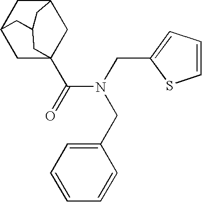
C1C2(C(=O)N(CC3=CC=CS3)CC3=CC=CC=C3)CC3CC1CC(C3)C2
